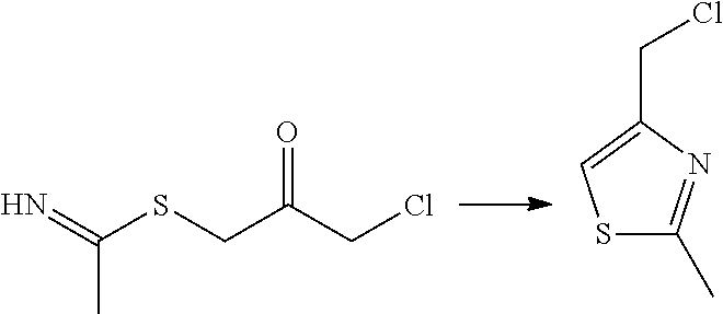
N=C(SCC(CCl)=O)C.S1C(C)=NC(CCl)=C1
